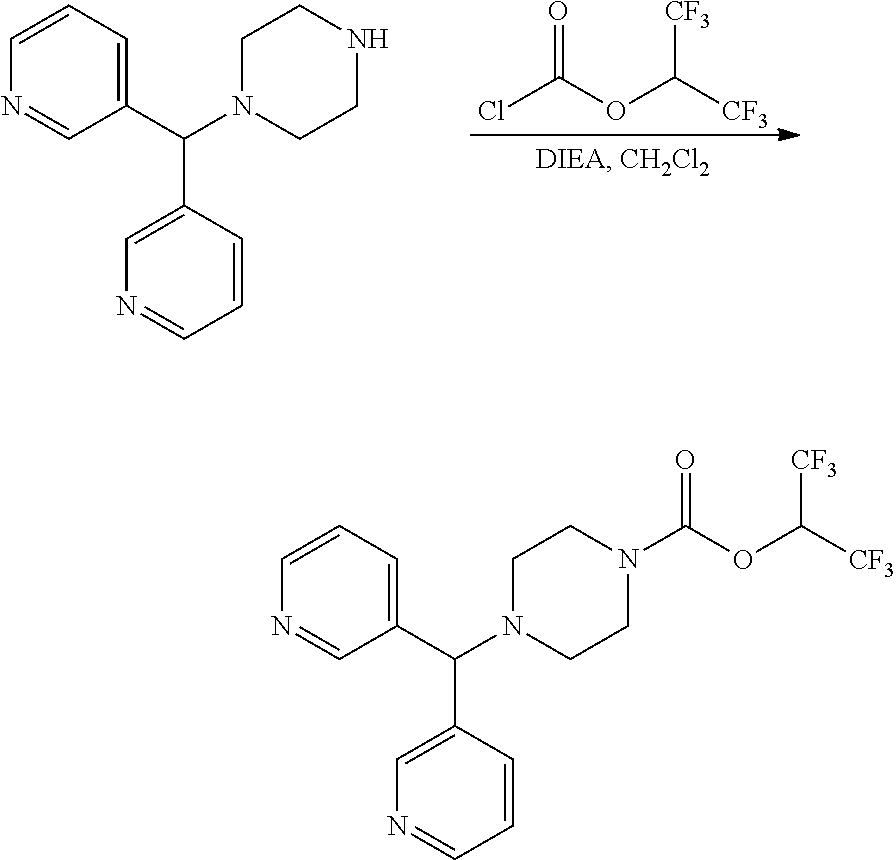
C1=CC=C(C(N2CCNCC2)C2=CN=CC=C2)C=N1.ClC(OC([CF3])[CF3])=O.C1=CC=C(C(N2CCN(C(OC([CF3])[CF3])=O)CC2)C2=CN=CC=C2)C=N1
